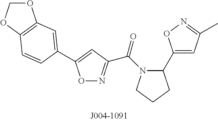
O1COC2=C1C=C(C1=CC(C(=O)N3CCCC3C3=CC(C)=NO3)=NO1)C=C2
